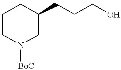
C1CN([BoC])CC(CCCO)C1
